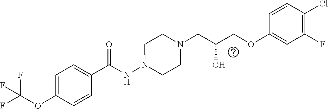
C1(C(NN2CCN(CC(O)COC3=CC(F)=C(Cl)C=C3)CC2)=O)=CC=C(OC(F)(F)F)C=C1
